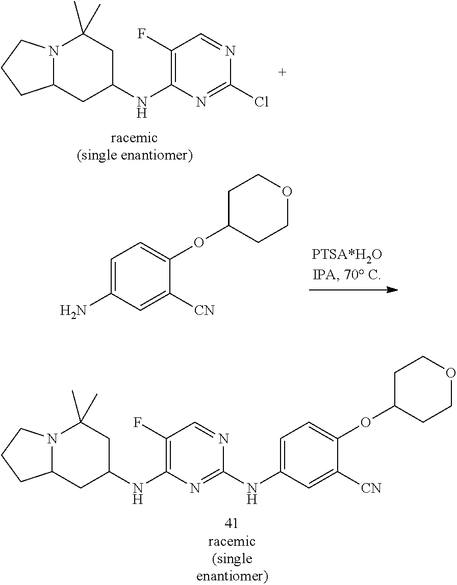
N12C(CC(NC3=C(F)C=NC(NC4=CC=C(OC5CCOCC5)C([CN])=C4)=N3)CC1(C)C)CCC2.N12C(CC(NC3=C(F)C=NC(Cl)=N3)CC1(C)C)CCC2.C1=C(N)C=C([CN])C(OC2CCOCC2)=C1
